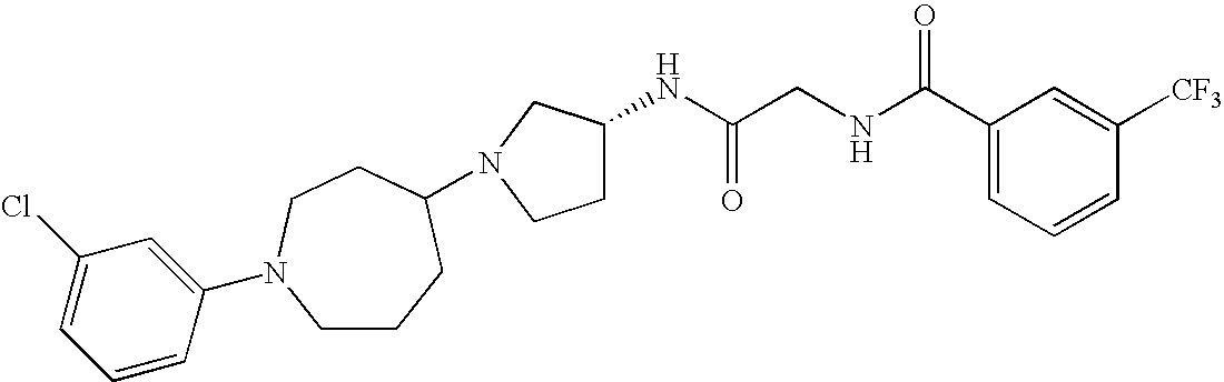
N1(C2CCCN(C3=CC(Cl)=CC=C3)CC2)CCC(NC(CNC(C2=CC=CC([CF3])=C2)=O)=O)C1
